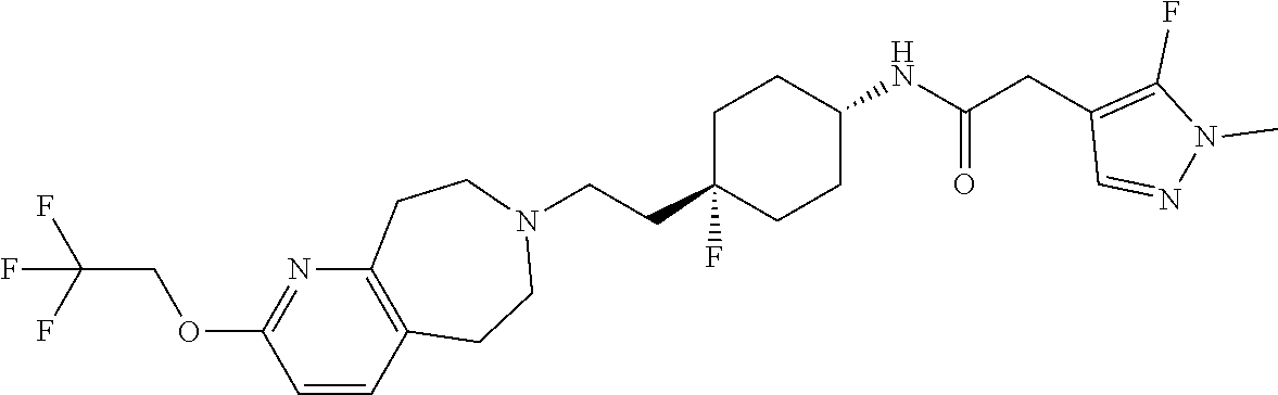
C1C(CCN2CCC3=C(CC2)C=CC(OCC(F)(F)F)=N3)(F)CCC(NC(CC2=C(F)N(C)N=C2)=O)C1
